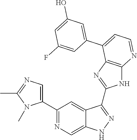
C1(C2=NC=C3C(=C2)C(C2=NC4=C(N2)N=CC=C4C2=CC(O)=CC(F)=C2)=NN3)=CN=C(C)N1C
